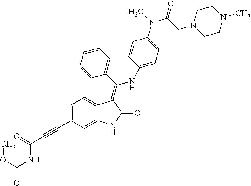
O=C(OC)NC(C#CC1=CC=C2C(=C1)NC(=O)C2=C(C1=CC=CC=C1)NC1=CC=C(N(C)C(=O)CN2CCN(C)CC2)C=C1)=O
